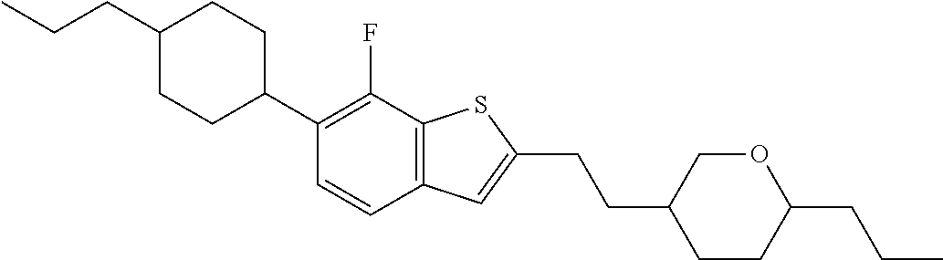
C(CC1CCC(C2=C(F)C3=C(C=C2)C=C(CCC2CCC(CCC)OC2)S3)CC1)C
